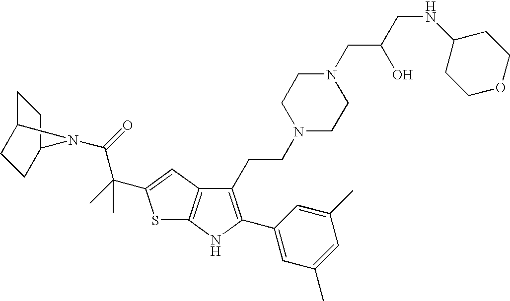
C1C2CCC(C1)N2C(=O)C(C)(C)C1=CC2=C(S1)NC(C1=CC(C)=CC(C)=C1)=C2CCN1CCN(CC(CNC2CCOCC2)O)CC1
